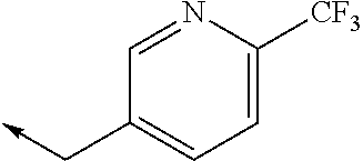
C1=C([CF3])N=CC(C->C)=C1
